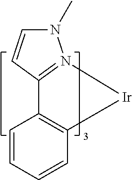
C12=N(N(C)C=C1)[Ir]C1=C2C=CC=C1
